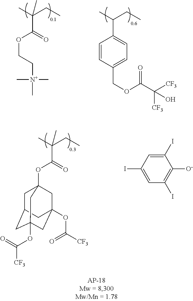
CC(CC)(C)C(=O)OCC[N+](C)(C)C.CC(CC)C1=CC=C(COC(C([CF3])([CF3])O)=O)C=C1.C1(I)=CC(I)=CC(I)=C1[O-].CC(CC)(C)C(=O)OC12CC3CC(OC(=O)[CF3])(CC(OC(=O)[CF3])(C1)C3)C2
